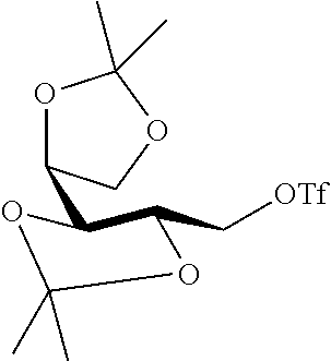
O1C(C2OC(C)(C)OC2C[OTf])COC1(C)C
